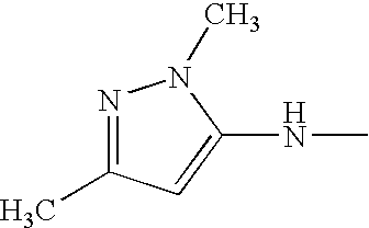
N1=C(C)C=C(NC)N1C
